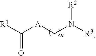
C([A]CN([R3])[R2])([R1])=O
